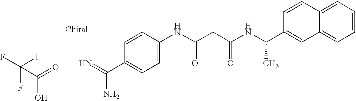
C(C(=O)O)(F)(F)F.N=C(C1=CC=C(NC(CC(NC(C2=CC3=CC=CC=C3C=C2)C)=O)=O)C=C1)N
